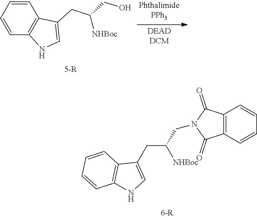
C1=CC=CC2=C1NC=C2CC([NHBoc])CO.C12=C(C=CC=C1)C(=O)N(CC(CC1=CNC3=C1C=CC=C3)[NHBoc])C2=O
